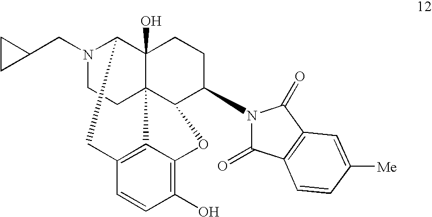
N1(CC2CC2)CCC23C4(O)C1CC1=C2C(=C(O)C=C1)OC3C(N1C(=O)C2=C(C1=O)C=C([Me])C=C2)CC4
